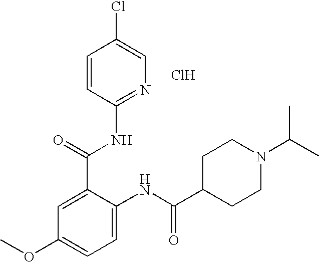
C1(C(=O)NC2=NC=C(Cl)C=C2)=CC(OC)=CC=C1NC(C1CCN(C(C)C)CC1)=O.Cl
